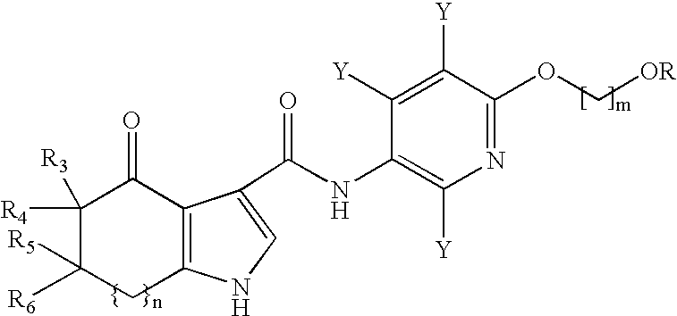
C12=C(C(C(=O)NC3=C([Y])N=C(OC[OR])C([Y])=C3[Y])=CN1)C(=O)C([R4])([R3])C([R6])([R5])C2
